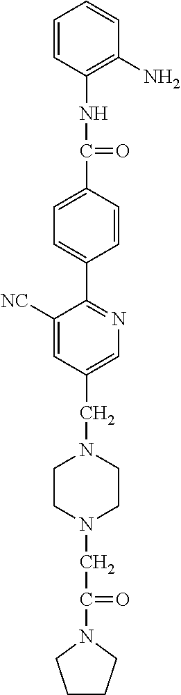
C1=CC(NC(C2=CC=C(C3=NC=C(CN4CCN(CC(N5CCCC5)=O)CC4)C=C3[NC])C=C2)=O)=C(N)C=C1
